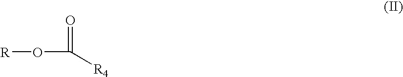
[R]OC([R4])=O
